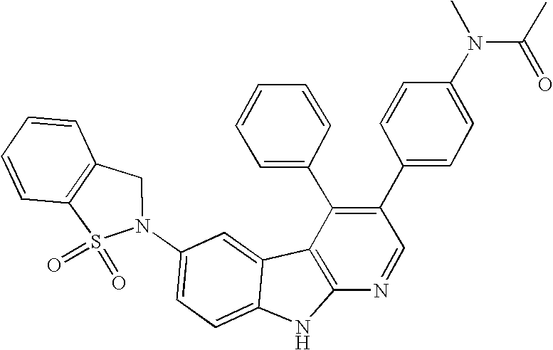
N1(C2=CC=C3C(=C2)C2=C(N3)N=CC(C3=CC=C(N(C(=O)C)C)C=C3)=C2C2=CC=CC=C2)CC2=C(S1(=O)=O)C=CC=C2
